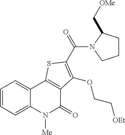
C1=CC=C2C(=C1)C1=C(C(=O)N2[Me])C(OCC[OEt])=C(C(=O)N2CCCC2C[OMe])S1
